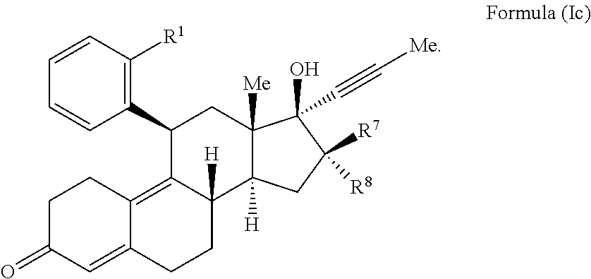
C1C(=O)C=C2C(=C3C([H])(CC2)C2([H])C([Me])(CC3C3=C([R1])C=CC=C3)C(O)(C#C[Me])C([R7])([R8])C2)C1
